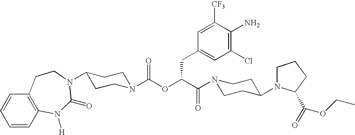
C12=C(C=CC=C1)CCN(C1CCN(C(OC(C(=O)N3CCC(N4CCCC4C(=O)OCC)CC3)CC3=CC(Cl)=C(N)C([CF3])=C3)=O)CC1)C(=O)N2[H]
